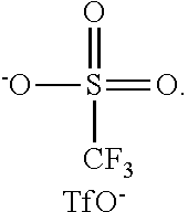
O=S([-O])(=O)[CF3].[TfO-]
